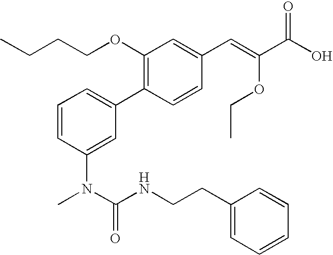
C1=CC(N(C(=O)NCCC2=CC=CC=C2)C)=CC(C2=C(OCCCC)C=C(C=C(OCC)C(O)=O)C=C2)=C1
